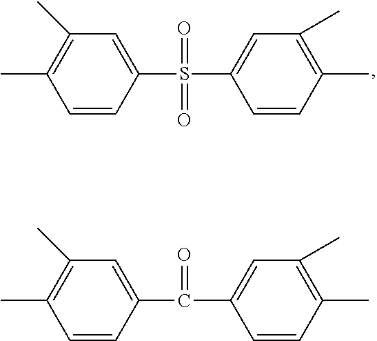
C1(S(C2=CC(C)=C(C)C=C2)(=O)=O)=CC(C)=C(C)C=C1.C1(C(C2=CC(C)=C(C)C=C2)=O)=CC(C)=C(C)C=C1
